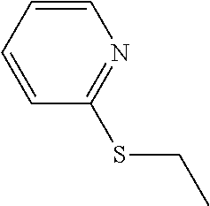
S(CC)C1=NC=CC=C1
